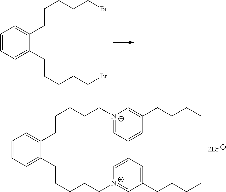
C1=CC=C(CCCCCBr)C(CCCCCBr)=C1.C1=CC=C(CCCCC[N+]2=CC(CCCC)=CC=C2)C(CCCCC[N+]2=CC=CC(CCCC)=C2)=C1
